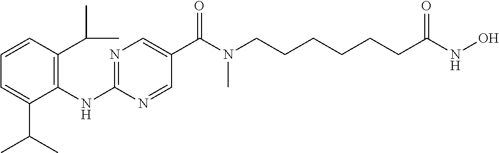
C1(NC2=C(C(C)C)C=CC=C2C(C)C)=NC=C(C(N(CCCCCCC(NO)=O)C)=O)C=N1
